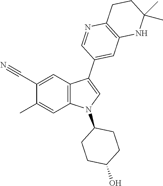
C12=C(C=C(C#N)C(C)=C1)C(C1=CC3=C(N=C1)CCC(C)(C)N3)=CN2C1CCC(O)CC1
